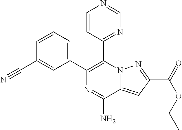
C1=CC=C(C2=C(C3=NC=NC=C3)N3C(=CC(C(=O)OCC)=N3)C(N)=N2)C=C1C#N
